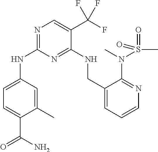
N1=C(NC2=CC=C(C(N)=O)C(C)=C2)N=C(NCC2=CC=CN=C2N(C)S(C)(=O)=O)C(C(F)(F)F)=C1
